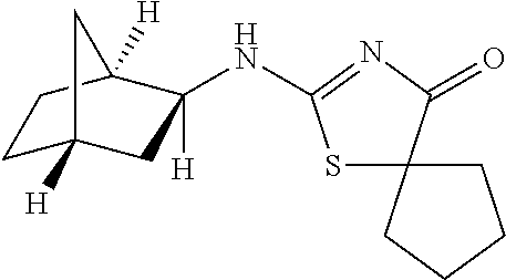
C1C2([H])CC([H])(NC3=NC(=O)C4(S3)CCCC4)C([H])(C1)C2
